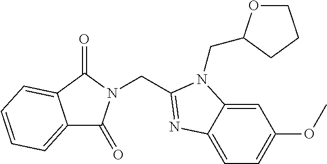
C1=C2C(=CC=C1OC)N=C(CN1C(=O)C3=CC=CC=C3C1=O)N2CC1OCCC1
